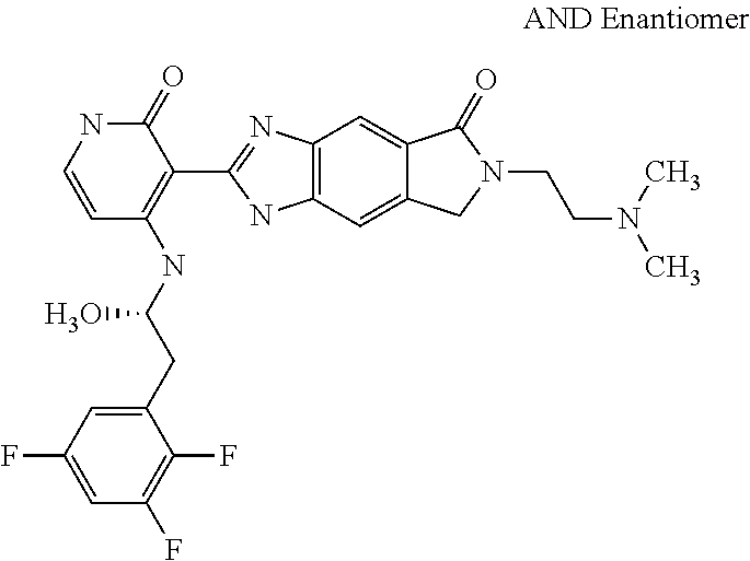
C1=CNC(=O)C(C2=NC3=C(N2)C=C2C(=C3)C(=O)N(CCN(C)C)C2)=C1NC(CC1=CC(F)=CC(F)=C1F)O
